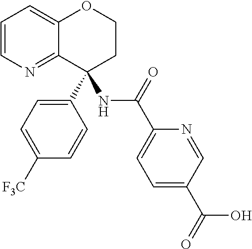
C1=CN=C2C(=C1)OCCC2(C1=CC=C([F3C])C=C1)NC(C1=CC=C(C(=O)O)C=N1)=O
